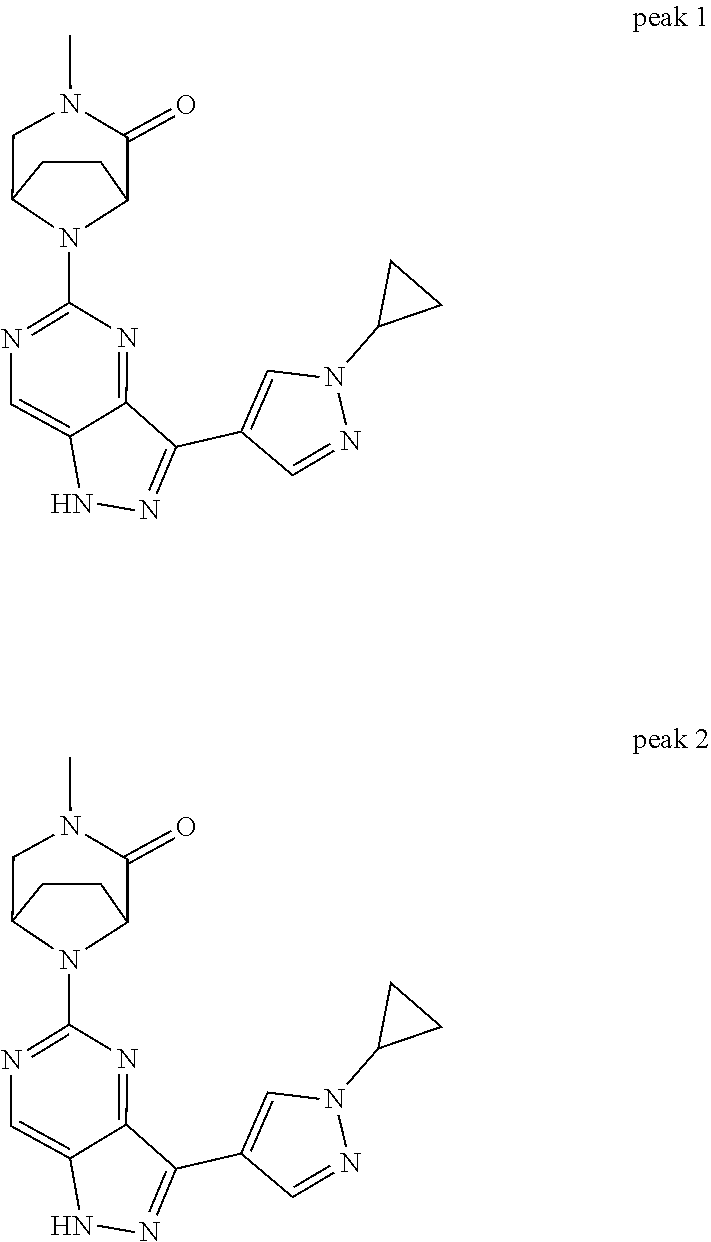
N1N=C(C2=CN(C3CC3)N=C2)C2=NC(N3C4CCC3CN(C)C4=O)=NC=C12.N1N=C(C2=CN(C3CC3)N=C2)C2=NC(N3C4CCC3CN(C)C4=O)=NC=C12
